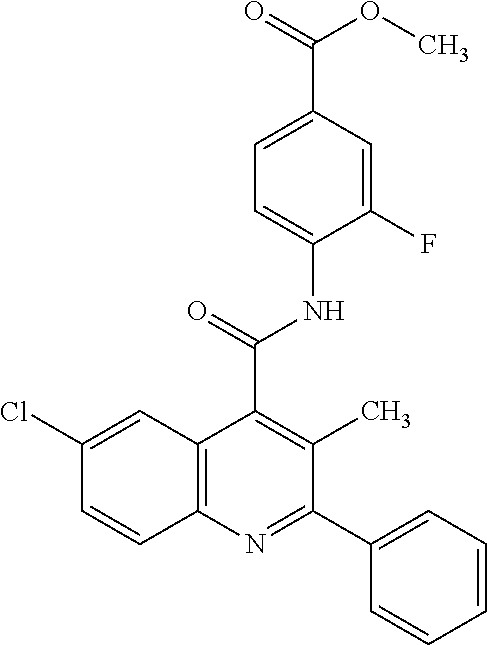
C1=CC=C(C2=NC3=C(C(C(NC4=CC=C(C(OC)=O)C=C4F)=O)=C2C)C=C(Cl)C=C3)C=C1
